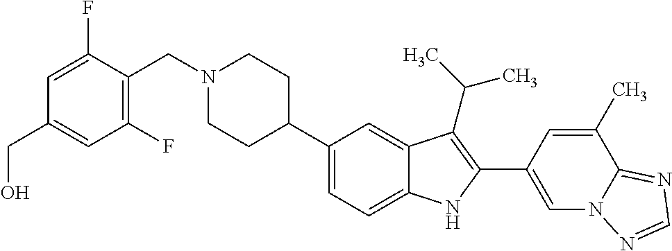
N1(CC2=C(F)C=C(CO)C=C2F)CCC(C2=CC=C3C(=C2)C(C(C)C)=C(C2=CN4C(=NC=N4)C(C)=C2)N3)CC1
